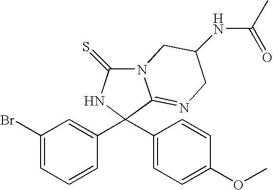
N12C(=S)NC(C3=CC(Br)=CC=C3)(C3=CC=C(OC)C=C3)C1=NCC(NC(=O)C)C2
